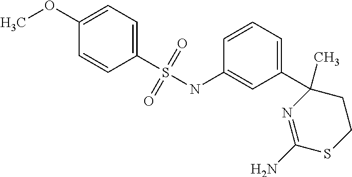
C1(OC)=CC=C(S(NC2=CC(C3(C)N=C(N)SCC3)=CC=C2)(=O)=O)C=C1
